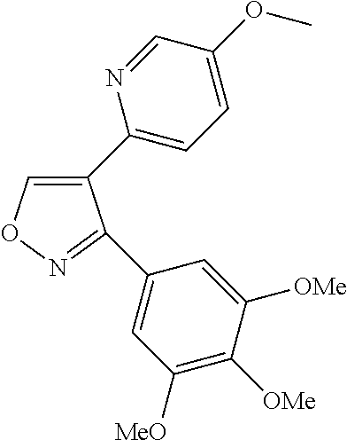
C1(C2=CC=C(OC)C=N2)=CON=C1C1=CC([MeO])=C([OMe])C([OMe])=C1
